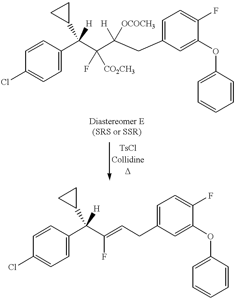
C1=C(C(C(C(CC2=CC=C(F)C(OC3=CC=CC=C3)=C2)([H])[OCOCH3])(F)[CO2CH3])(C2CC2)[H])C=CC(Cl)=C1.C1=C(C(C(=CCC2=CC=C(F)C(OC3=CC=CC=C3)=C2)F)(C2CC2)[H])C=CC(Cl)=C1
